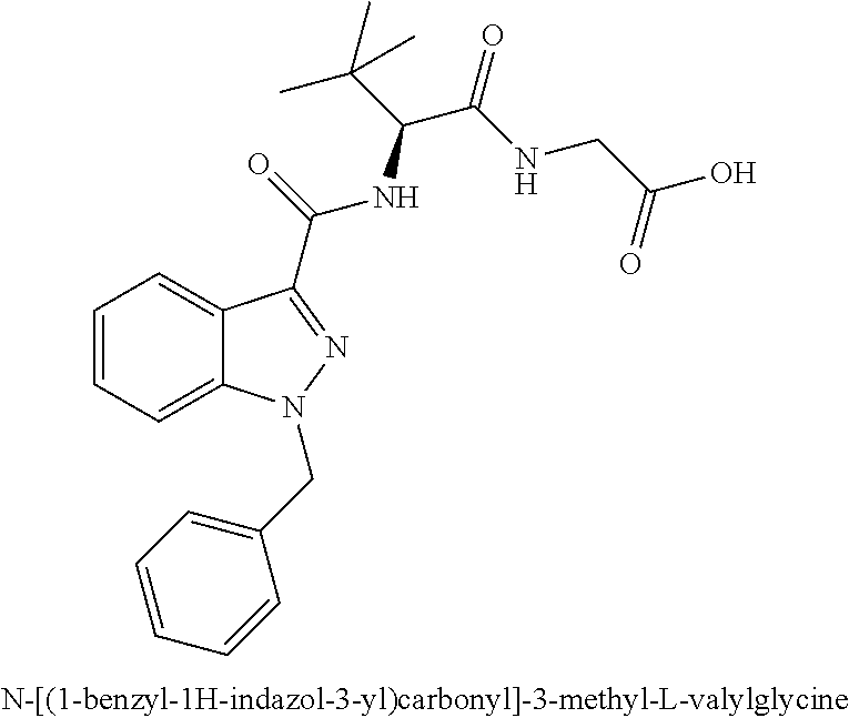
C1=CC=C2C(=C1)C(C(NC(C(C)(C)C)C(NCC(O)=O)=O)=O)=NN2CC1=CC=CC=C1
